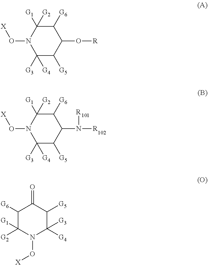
C1(N([R])[R])C([G6])C([G1])([G2])N(O[X])C([G3])([G4])C1[G5].C1(O[R])C([G6])C([G1])([G2])N(O[X])C([G3])([G4])C1[G5].C1([G6])C([G2])([G1])N(O[X])C([G4])([G3])C([G5])C1=O
